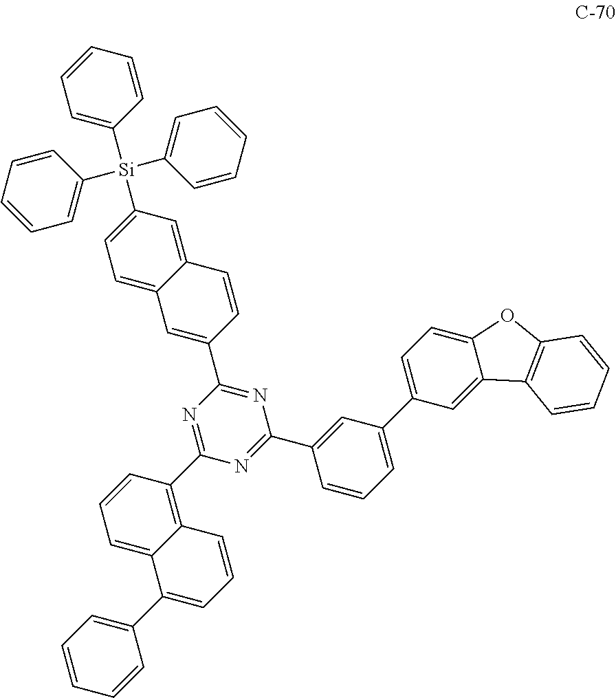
N1=C(C2=C3C(=CC=C2)C(C2=CC=CC=C2)=CC=C3)N=C(C2=CC(C3=CC=C4C(=C3)C3=C(O4)C=CC=C3)=CC=C2)N=C1C1=CC2=CC=C([Si](C3=CC=CC=C3)(C3=CC=CC=C3)C3=CC=CC=C3)C=C2C=C1
